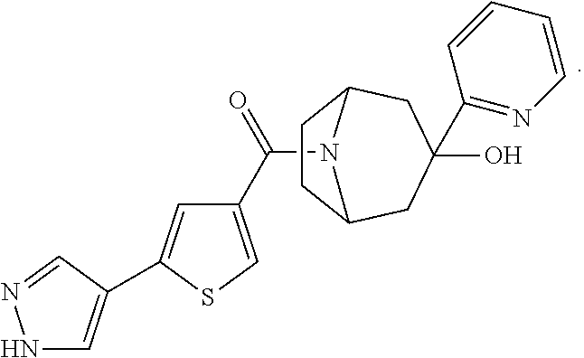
N1C=C(C2=CC(C(=O)N3C4CCC3CC(O)(C3=NC=CC=C3)C4)=CS2)C=N1
